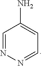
C1=NN=CC=C1N
